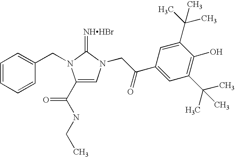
[NHHBr]=C1N(CC2=CC=CC=C2)C(C(NCC)=O)=CN1CC(C1=CC(C(C)(C)C)=C(O)C(C(C)(C)C)=C1)=O
